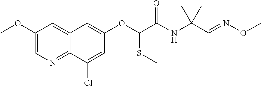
C1(OC)=CN=C2C(=C1)C=C(OC(C(NC(C=NOC)(C)C)=O)SC)C=C2Cl
